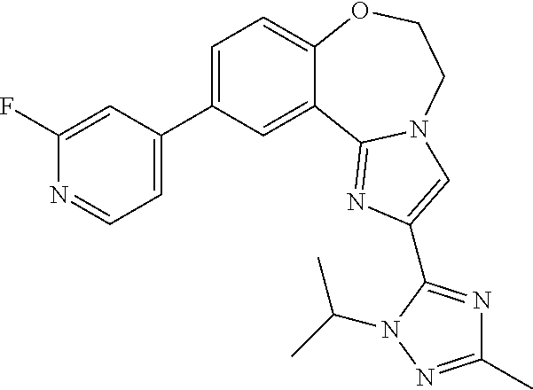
C1=C(C2=CC=NC(F)=C2)C=C2C(=C1)OCCN1C2=NC(C2=NC(C)=NN2C(C)C)=C1
